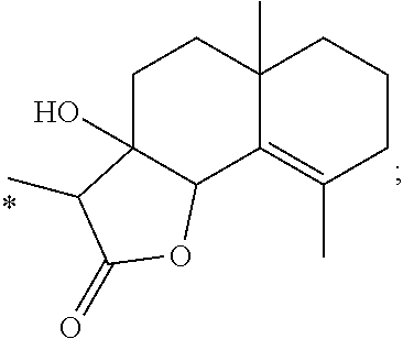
C1C2(O)C(C3=C(C)CCCC3(C)C1)OC(=O)C2C
